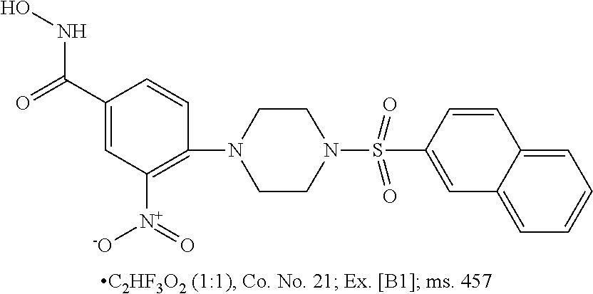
N1(S(C2=CC3=CC=CC=C3C=C2)(=O)=O)CCN(C2=C([N+](=O)[O-])C=C(C(=O)NO)C=C2)CC1
